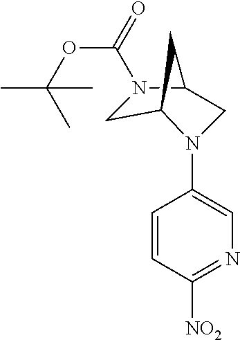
C1C2N(C3=CN=C([NO2])C=C3)CC(N1C(=O)OC(C)(C)C)C2
